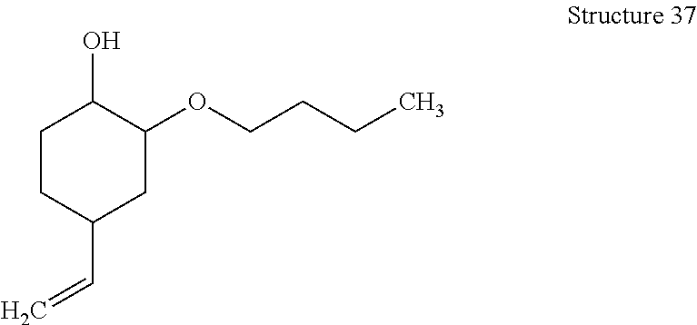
C1CC(C=C)CC(OCCCC)C1O
